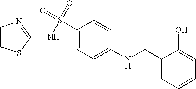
C1(CNC2=CC=C(S(=O)(=O)NC3=NC=CS3)C=C2)=CC=CC=C1O
